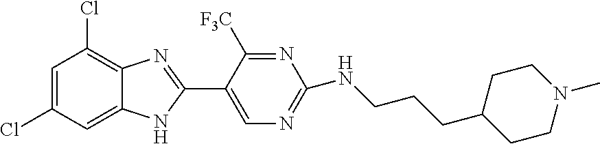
C1=C2C(=C(Cl)C=C1Cl)N=C(C1=CN=C(NCCCC3CCN(C)CC3)N=C1[F3C])N2
